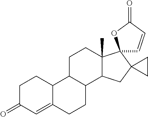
C1C(=O)C=C2C(C1)C1C(CC2)C2C(C)(CC1)C1(C3(C2)CC3)C=CC(=O)O1
